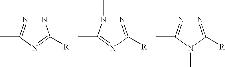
N1(C)N=C(C)N=C1[R].N1=C([R])N=C(C)N1C.N1=C([R])N(C)C(C)=N1
